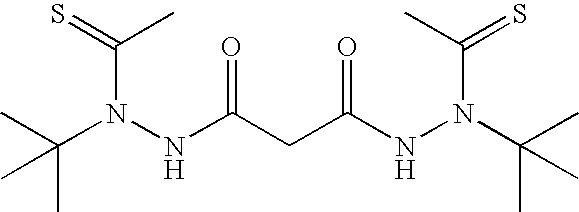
CC(N(NC(CC(NN(C(C)(C)C)C(C)=S)=O)=O)C(=S)C)(C)C
